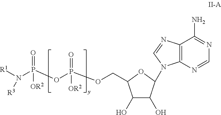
C1(O)C(O)C(N2C3=C(N=C2)C(N)=NC=N3)OC1COP(OP(N([R1])[R3])(=O)[OR2])(=O)[OR2]
